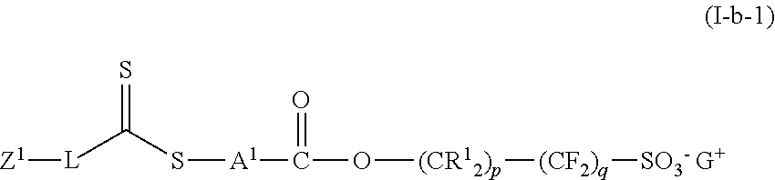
[L](C(S[A1]C(=O)O[(CR12)p][(CF2)q][SO3- G+])=S)[Z1]
